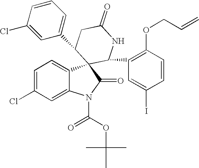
C1=C(Cl)C=C2C(=C1)C1(C(=O)N2C(OC(C)(C)C)=O)C(C2=C(OCC=C)C=CC(I)=C2)NC(=O)CC1C1=CC=CC(Cl)=C1
